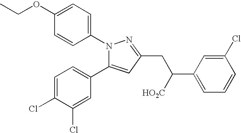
C1(OCC)=CC=C(N2N=C(CC([HO2C])C3=CC=CC(Cl)=C3)C=C2C2=CC=C(Cl)C(Cl)=C2)C=C1
